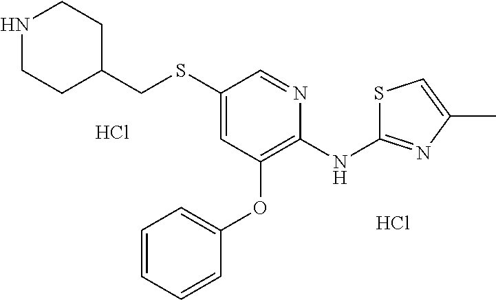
C1=CC=CC(OC2=C(NC3=NC(C)=CS3)N=CC(SCC3CCNCC3)=C2)=C1.Cl.Cl
